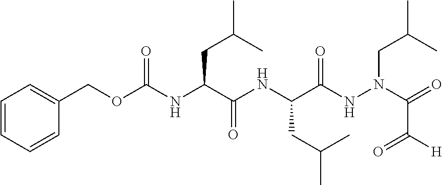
C1=CC=CC(COC(NC(C(NC(C(NN(C(=O)C(=O)[H])CC(C)C)=O)CC(C)C)=O)CC(C)C)=O)=C1
